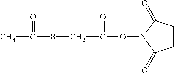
C1CC(=O)N(OC(=O)CSC(=O)C)C1=O
